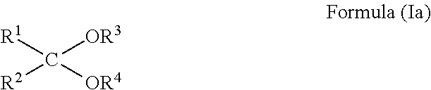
[R2]C([OR4])([OR3])[R1]
